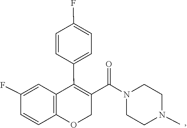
C1CN(C(C2=C(C3=CC=C(F)C=C3)C3=C(OC2)C=CC(F)=C3)=O)CCN1C
